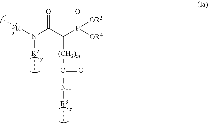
[R1](N(C(C(P([OR4])(=O)[OR5])[(CH2)m]C(=O)N[R3]C)=O)[R2]C)C
